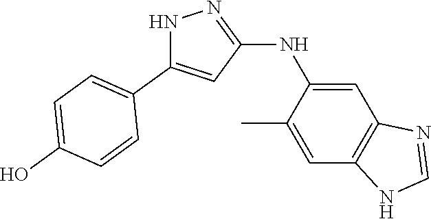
N1C(C2=CC=C(O)C=C2)=CC(NC2=CC3=C(C=C2C)NC=N3)=N1
